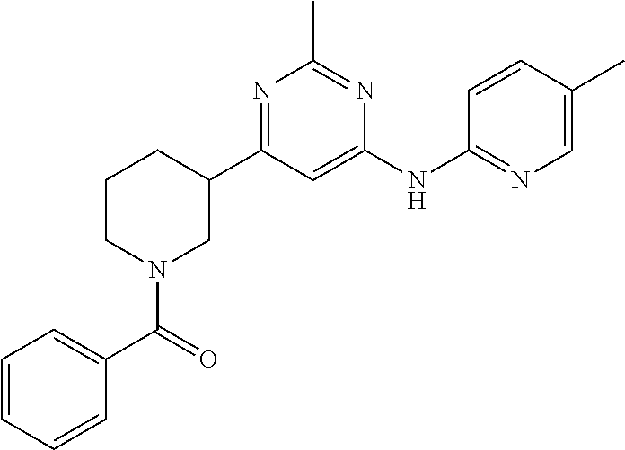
C1=C(NC2=NC=C(C)C=C2)N=C(C)N=C1C1CCCN(C(C2=CC=CC=C2)=O)C1
